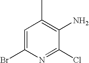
C1=C(Br)N=C(Cl)C(N)=C1C
